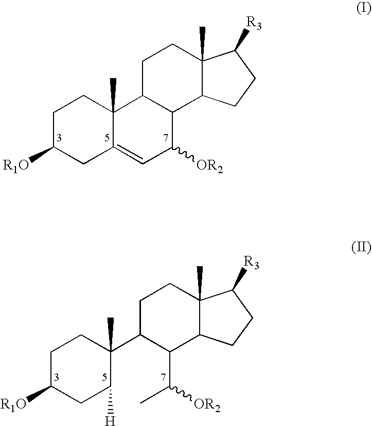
C1C([R1O])CC2=CC([OR2])C3C(C2(C)C1)CCC1(C)C3CCC1[R3].C1C([R1O])CC([H])C(C2C(C(C)[OR2])C3C(C)(CC2)C([R3])CC3)(C)C1
